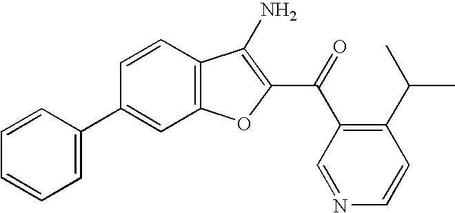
C1=CC(C2=CC3=C(C=C2)C(N)=C(C(C2=C(C(C)C)C=CN=C2)=O)O3)=CC=C1
